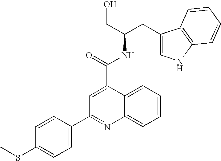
C1=C(C2=NC3=CC=CC=C3C(C(=O)NC(CO)CC3=CNC4=C3C=CC=C4)=C2)C=CC(SC)=C1
